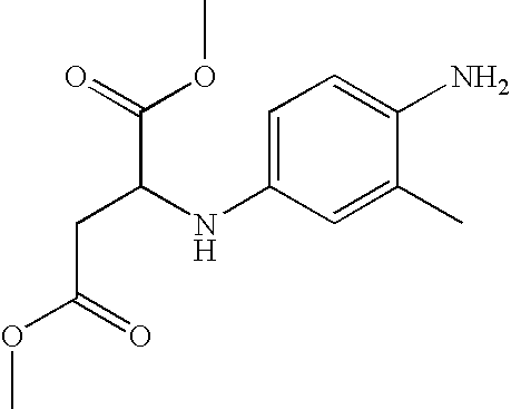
C1=C(NC(C(=O)OC)CC(OC)=O)C=C(C)C(N)=C1
